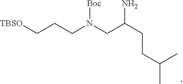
[TBSO]CCCN(CC(CCC(C)C)N)[Boc]
